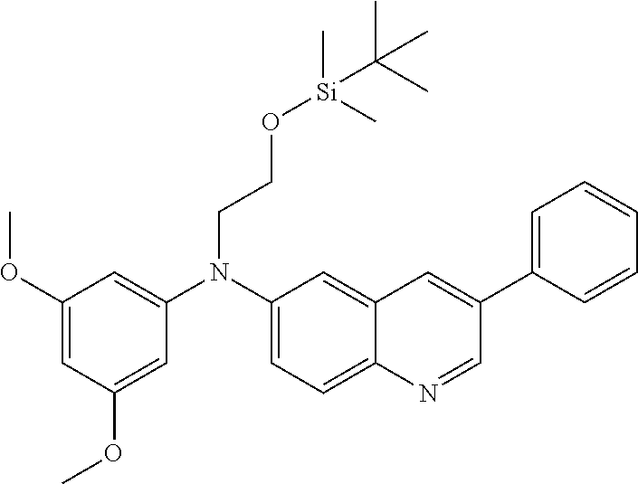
C1(OC)=CC(OC)=CC(N(C2=CC=C3C(=C2)C=C(C2=CC=CC=C2)C=N3)CCO[Si](C)(C)C(C)(C)C)=C1
